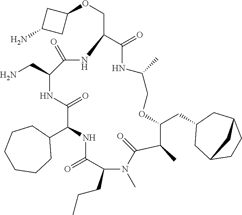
C1(C2NC(=O)C(CCC)N(C)C(=O)C(C)C(CC3CC4CCC(C3)C4)OCC(C)NC(=O)C(COC3CC(N)C3)NC(=O)C(CN)NC2=O)CCCCCC1
